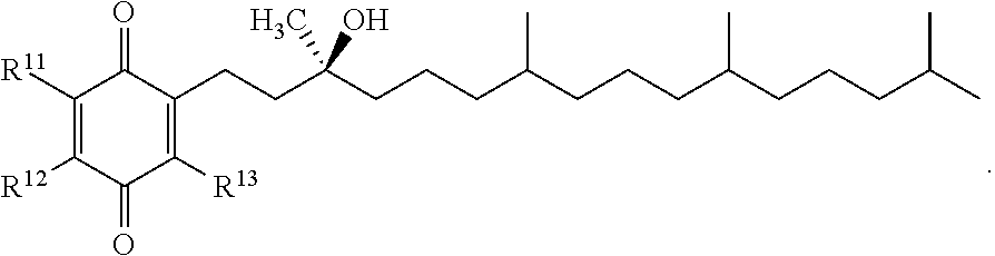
C1(CCC(CCCC(CCCC(CCCC(C)C)C)C)(C)O)=C([R13])C(=O)C([R12])=C([R11])C1=O
